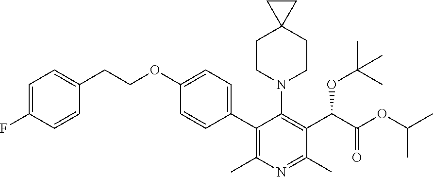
C1(C2=CC=C(OCCC3=CC=C(F)C=C3)C=C2)=C(C)N=C(C)C(C(C(OC(C)C)=O)OC(C)(C)C)=C1N1CCC2(CC1)CC2
